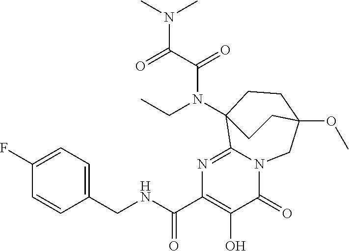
C1(F)=CC=C(CNC(C2=C(O)C(=O)N3C(=N2)C2(N(CC)C(C(=O)N(C)C)=O)CCC(OC)(C3)CC2)=O)C=C1
